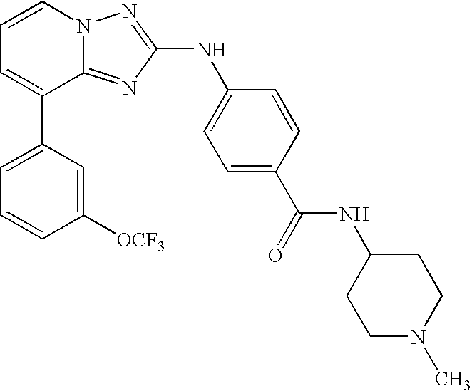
C1=C(C2=CC=CN3C2=NC(NC2=CC=C(C(=O)NC4CCN(C)CC4)C=C2)=N3)C=C([OCF3])C=C1
